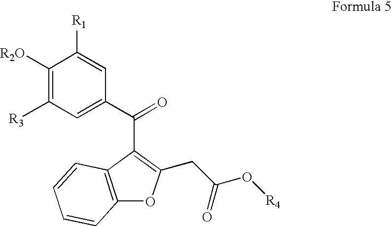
C12=C(C=CC=C1)C(C(C1=CC([R3])=C([R2O])C([R1])=C1)=O)=C(CC(O[R4])=O)O2
